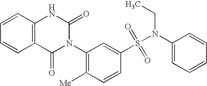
C12=C(C=CC=C1)NC(=O)N(C1=C([Me])C=CC(S(N(C3=CC=CC=C3)CC)(=O)=O)=C1)C2=O
